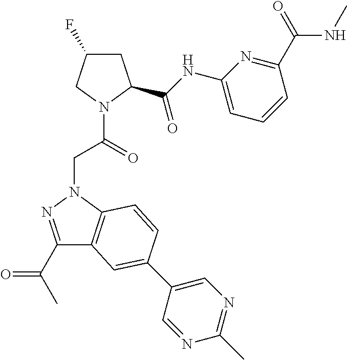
C(=O)(N1CC(F)CC1C(NC1=CC=CC(C(NC)=O)=N1)=O)CN1C2=C(C(C(C)=O)=N1)C=C(C1=CN=C(C)N=C1)C=C2
